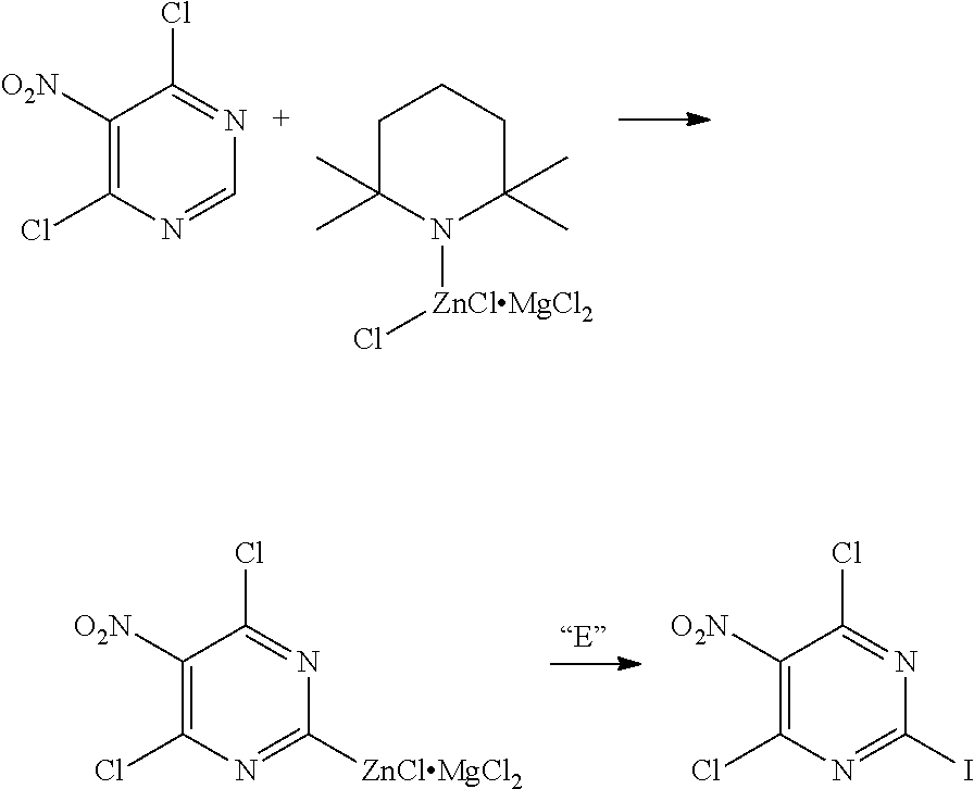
C1([O2N])=C(Cl)N=CN=C1Cl.C1(C)(C)N([ZnClMgCl2]Cl)C(C)(C)CCC1.C1([O2N])=C(Cl)N=C([ZnClMgCl2])N=C1Cl.C1([O2N])=C(Cl)N=C(I)N=C1Cl
